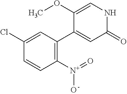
C1(=O)NC=C(OC)C(C2=C([N+](O)=O)C=CC(Cl)=C2)=C1
